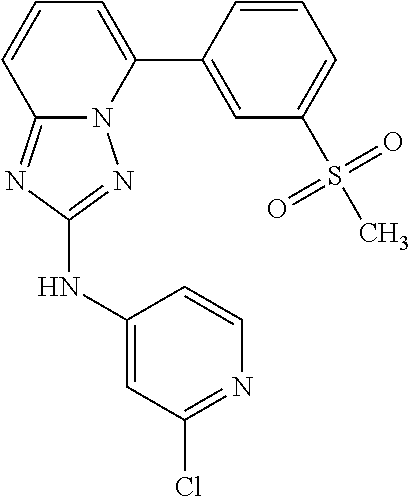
C12=NC(NC3=CC(Cl)=NC=C3)=NN1C(C1=CC(S(C)(=O)=O)=CC=C1)=CC=C2
